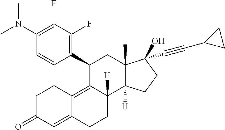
CN(C)C1=C(F)C(F)=C(C2C3=C4C(=CC(=O)CC4)CCC3([H])C3([H])C(C)(C2)C(O)(C#CC2CC2)CC3)C=C1
